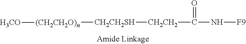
C(=O)(N[F9])[CH2CH2][CH2CH2SH][(CH2CH2O)n][H3CO]
